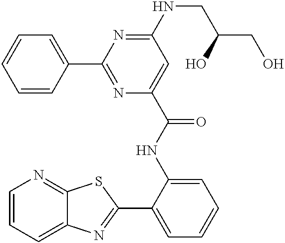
C1=CC=C2C(=N1)SC(C1=CC=CC=C1NC(=O)C1=CC(NCC(CO)O)=NC(C3=CC=CC=C3)=N1)=N2
